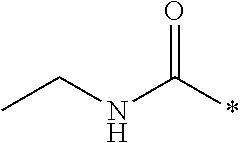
CCNC(*)=O
